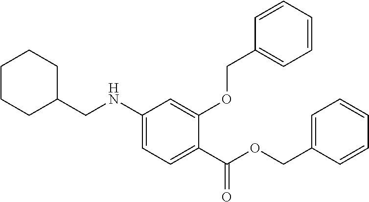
C1(NCC2CCCCC2)=CC=C(C(OCC2=CC=CC=C2)=O)C(OCC2=CC=CC=C2)=C1
